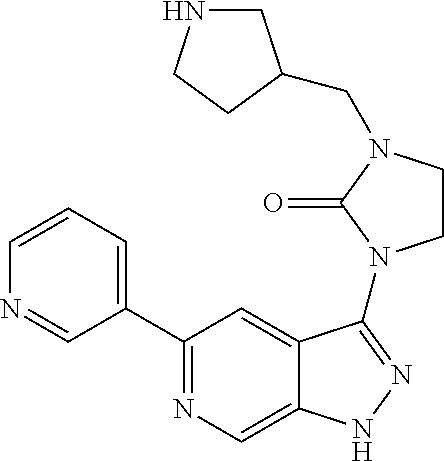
C1(C2=CC=CN=C2)=NC=C2C(=C1)C(N1CCN(CC3CNCC3)C1=O)=NN2
